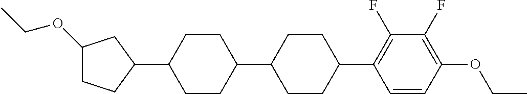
C1(OCC)CCC(C2CCC(C3CCC(C4=C(F)C(F)=C(OCC)C=C4)CC3)CC2)C1
